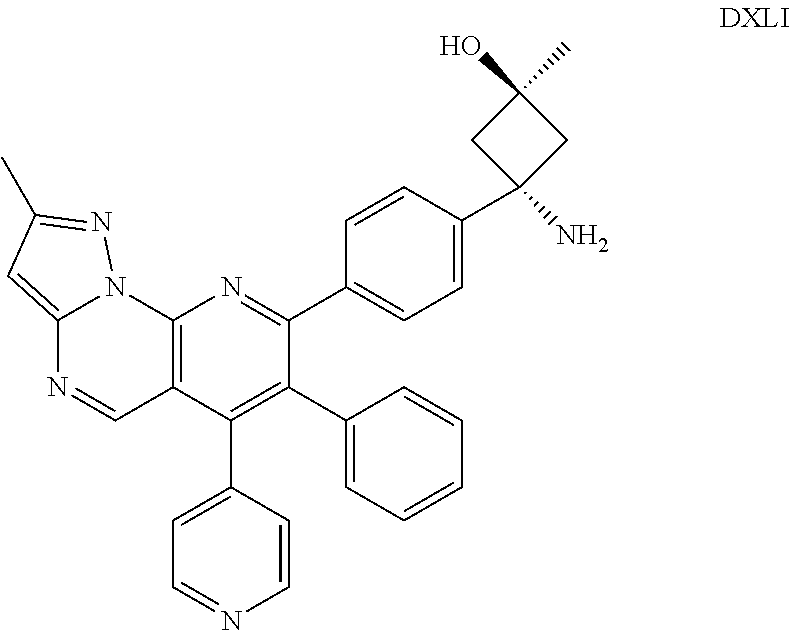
C12=CC(C)=NN1C1=C(C=N2)C(C2=CC=NC=C2)=C(C2=CC=CC=C2)C(C2=CC=C(C3(N)CC(O)(C)C3)C=C2)=N1
